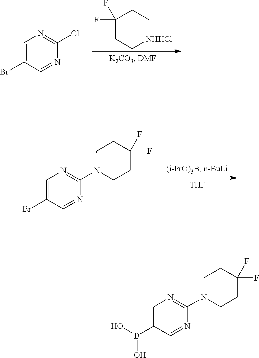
C1(F)(F)CC[NHHCl]CC1.C1=C(Br)C=NC(Cl)=N1.[THF].C1=C(Br)C=NC(N2CCC(F)(F)CC2)=N1.C1=C(B(O)O)C=NC(N2CCC(F)(F)CC2)=N1
